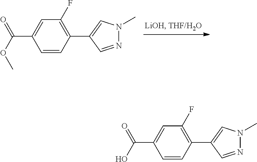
C1=CC(C(=O)O)=CC(F)=C1C1=CN(C)N=C1.C1=CC(C(=O)OC)=CC(F)=C1C1=CN(C)N=C1
